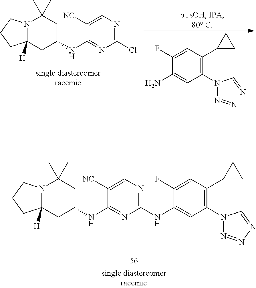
N12C([H])(CC(NC3=NC(NC4=CC(N5N=NN=C5)=C(C5CC5)C=C4F)=NC=C3[NC])CC1(C)C)CCC2.N12C([H])(CC(NC3=NC(Cl)=NC=C3[NC])CC1(C)C)CCC2.C1(N(N=N)C=N)=C(C2CC2)C=C(F)C(N)=C1
